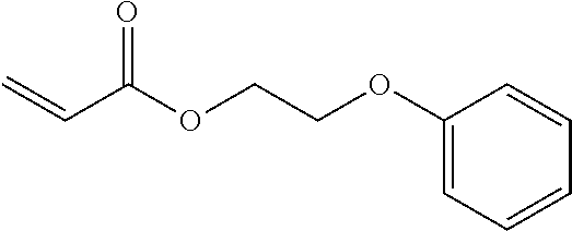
C(=O)(C=C)OCCOC1=CC=CC=C1
